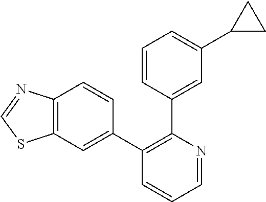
C12=C(C=C(C3=C(C4=CC(C5CC5)=CC=C4)N=CC=C3)C=C1)SC=N2
